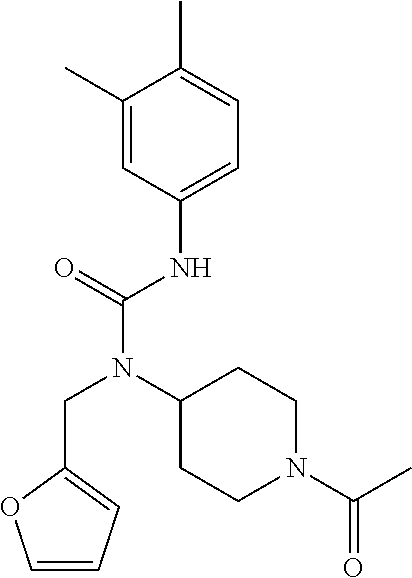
C1=C(NC(N(C2CCN(C(C)=O)CC2)CC2=CC=CO2)=O)C=C(C)C(C)=C1
